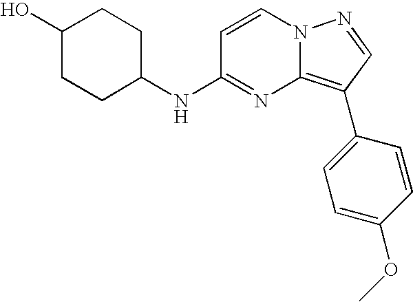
C1(O)CCC(NC2=NC3=C(C4=CC=C(OC)C=C4)C=NN3C=C2)CC1
